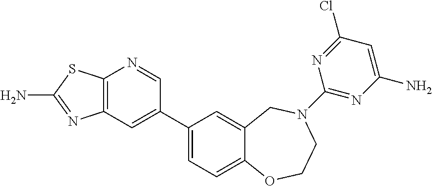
C12=C(C=C(C3=CC=C4C(=C3)CN(C3=NC(N)=CC(Cl)=N3)CCO4)C=N1)N=C(N)S2
